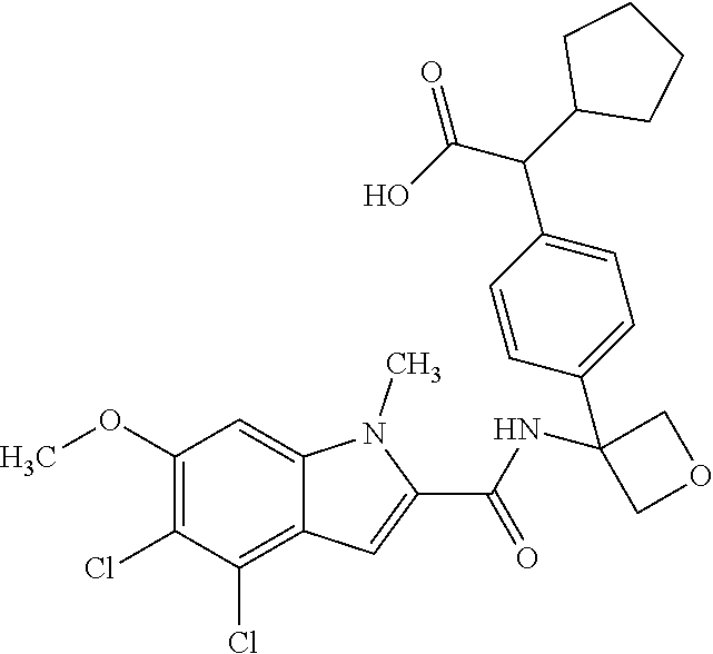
C1(OC)=C(Cl)C(Cl)=C2C(=C1)N(C)C(C(=O)NC1(C3=CC=C(C(C4CCCC4)C(O)=O)C=C3)COC1)=C2
